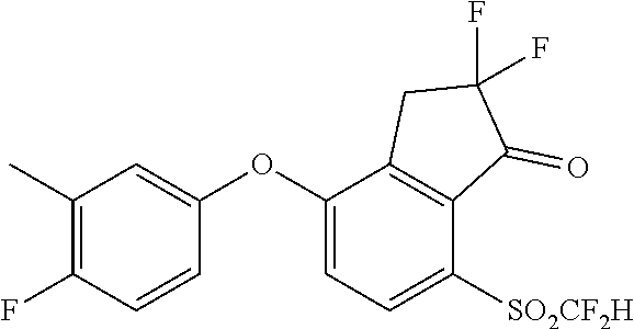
C1(C)=C(F)C=CC(OC2=CC=C([SO2CF2H])C3=C2CC(F)(F)C3=O)=C1
